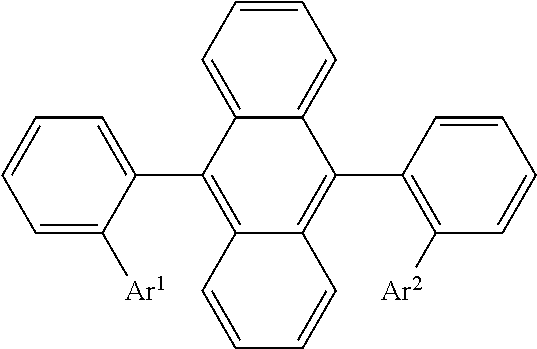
C1=C([Ar1])C(C2=C3C(=C(C4=C([Ar2])C=CC=C4)C4=CC=CC=C24)C=CC=C3)=CC=C1
